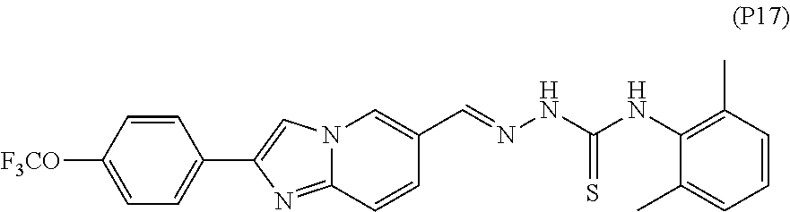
C1=CC([F3CO])=CC=C1C1=CN2C(=N1)C=CC(C=NNC(NC1=C(C)C=CC=C1C)=S)=C2
